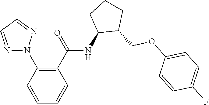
N1(C2=C(C(=O)NC3C(COC4=CC=C(F)C=C4)CCC3)C=CC=C2)N=CC=N1
